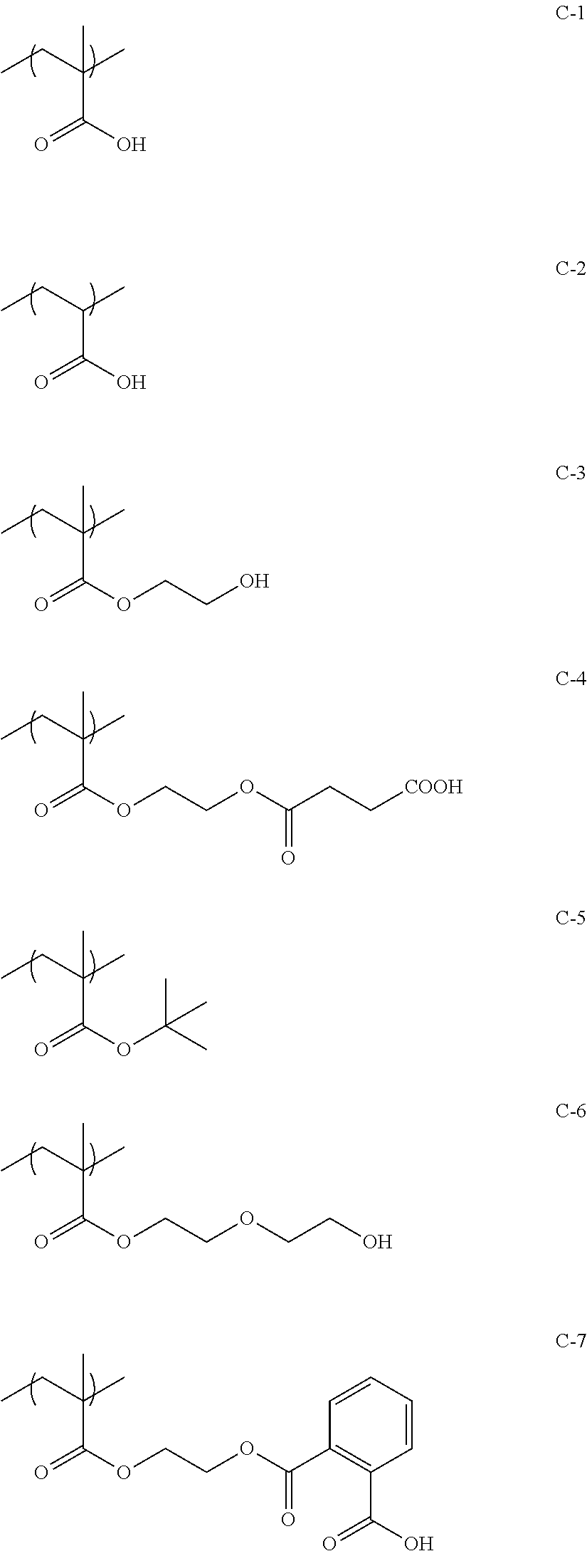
CCC(C)(C(O)=O)C.CCC(C)C(O)=O.CCC(C)(C(OCCO)=O)C.CCC(C)(C(OCCOC(CC[COOH])=O)=O)C.CCC(C)(C(OCCOCCO)=O)C.CCC(C)(C(OCCOC(C1=C(C(=O)O)C=CC=C1)=O)=O)C.CCC(C)(C(OC(C)(C)C)=O)C
